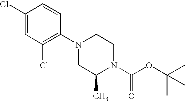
C1(Cl)=CC(Cl)=C(N2CC(C)N(C(OC(C)(C)C)=O)CC2)C=C1
